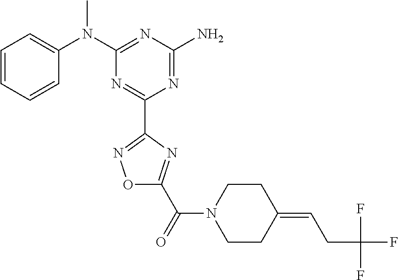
C1=CC=CC(N(C2=NC(N)=NC(C3=NOC(C(=O)N4CCC(=CCC(F)(F)F)CC4)=N3)=N2)C)=C1
